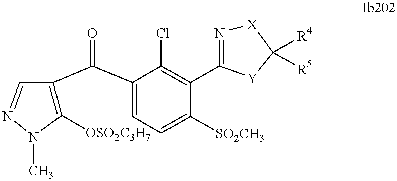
C1([OSO2C3H7])=C(C(C2=CC=C([SO2CH3])C(C3=N[X]C([R4])([R5])[Y]3)=C2Cl)=O)C=NN1C
